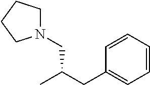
C1=CC=CC=C1CC(C)CN1CCCC1
